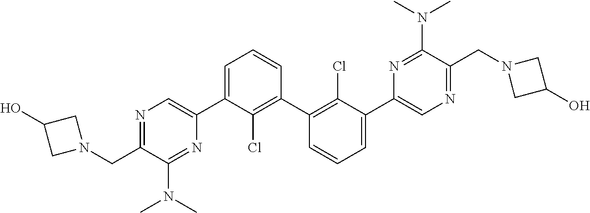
C1C(O)CN1CC1=NC=C(C2=CC=CC(C3=C(Cl)C(C4=CN=C(CN5CC(O)C5)C(N(C)C)=N4)=CC=C3)=C2Cl)N=C1N(C)C
